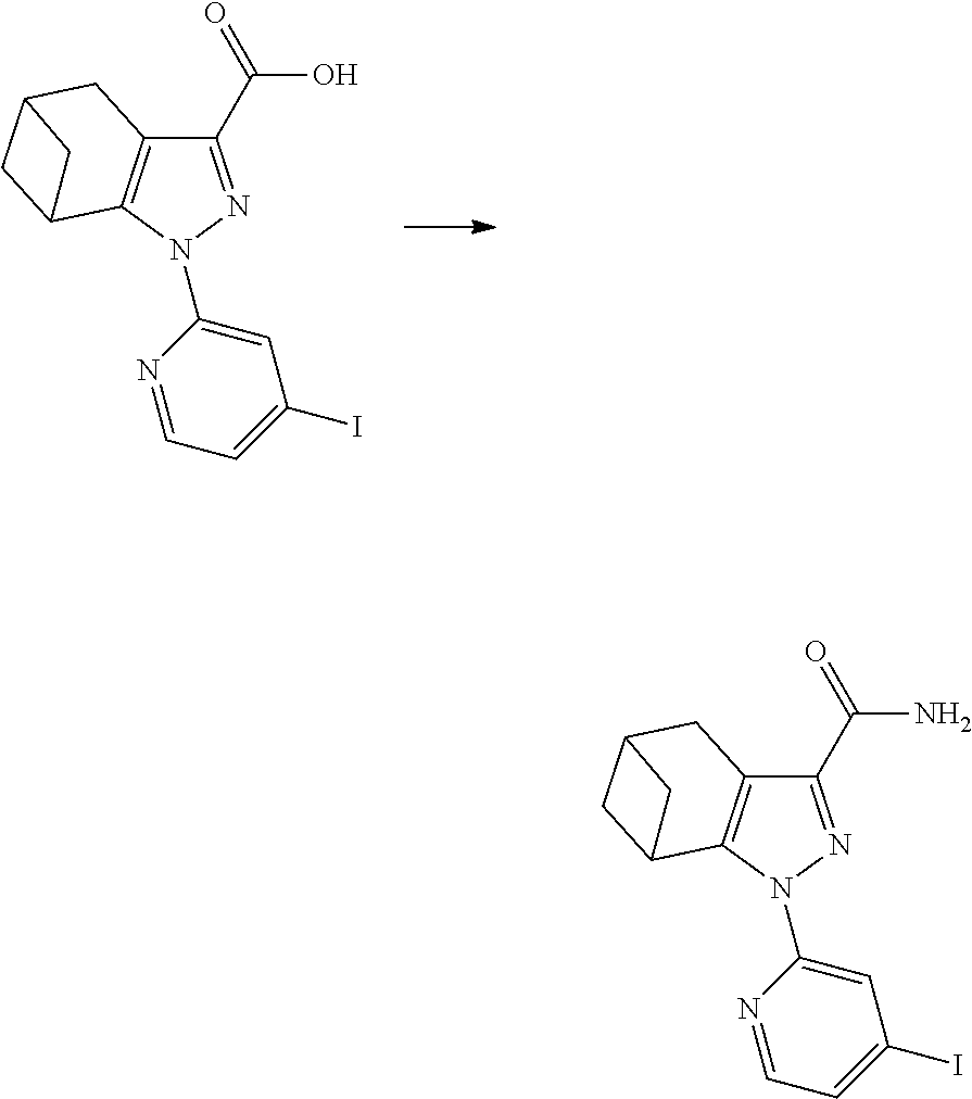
C(O)(=O)C1=NN(C2=CC(I)=CC=N2)C2=C1CC1CC2C1.C(N)(=O)C1=NN(C2=CC(I)=CC=N2)C2=C1CC1CC2C1
